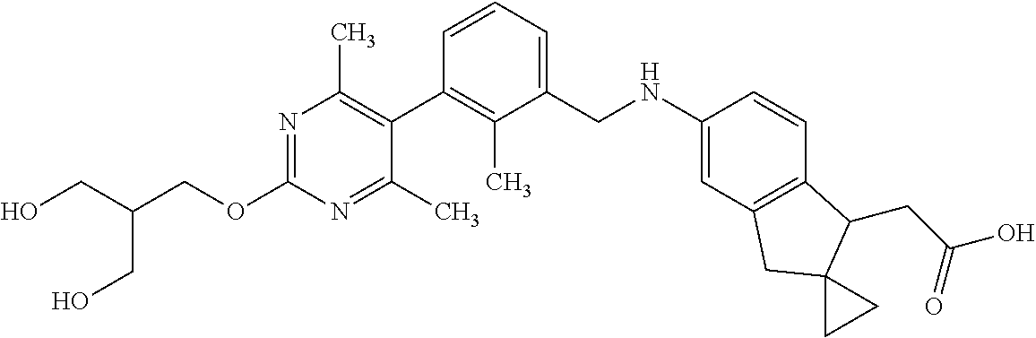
N1=C(OCC(CO)CO)N=C(C)C(C2=C(C)C(CNC3=CC4=C(C=C3)C(CC(O)=O)C3(C4)CC3)=CC=C2)=C1C
